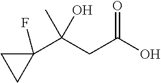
C1(C(CC(O)=O)(C)O)(F)CC1
